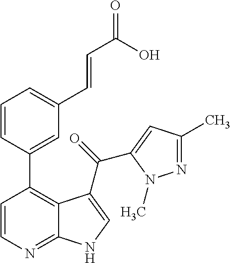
C1=CN=C2C(=C1C1=CC(C=CC(=O)O)=CC=C1)C(C(=O)C1=CC(C)=NN1C)=CN2
